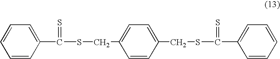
C(SCC1=CC=C(CSC(C2=CC=CC=C2)=S)C=C1)(C1=CC=CC=C1)=S
